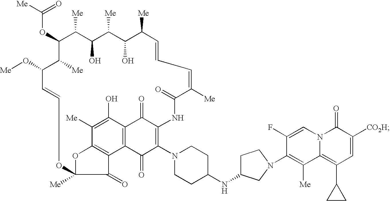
C(OC1C([Me])C(O)C([Me])C(O)C([Me])C=CC=C([Me])C(=O)NC2=C(N3CCC(NC4CCN(C5=C([Me])C6=C(C7CC7)C=C([CO2H])C(=O)N6C=C5F)C4)CC3)C(=O)C3=C(C2=O)C(O)=C([Me])C2=C3C(=O)C([Me])(O2)OC=CC(O[Me])C1[Me])([Me])=O
